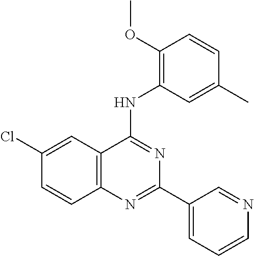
C12=C(C=C(Cl)C=C1)C(NC1=C(OC)C=CC(C)=C1)=NC(C1=CC=CN=C1)=N2
